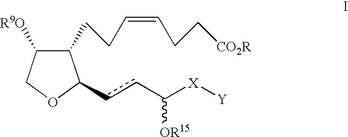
C1(CCC=CCC[CO2R])C([R9O])COC1ccC([X][Y])[OR15]
